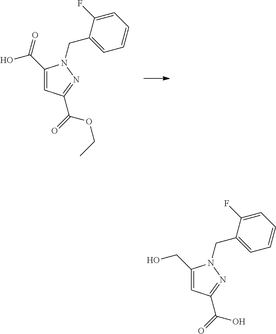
C(C1=CC(C(=O)OCC)=NN1CC1=CC=CC=C1F)(=O)O.C(C1=CC(C(=O)O)=NN1CC1=CC=CC=C1F)O
